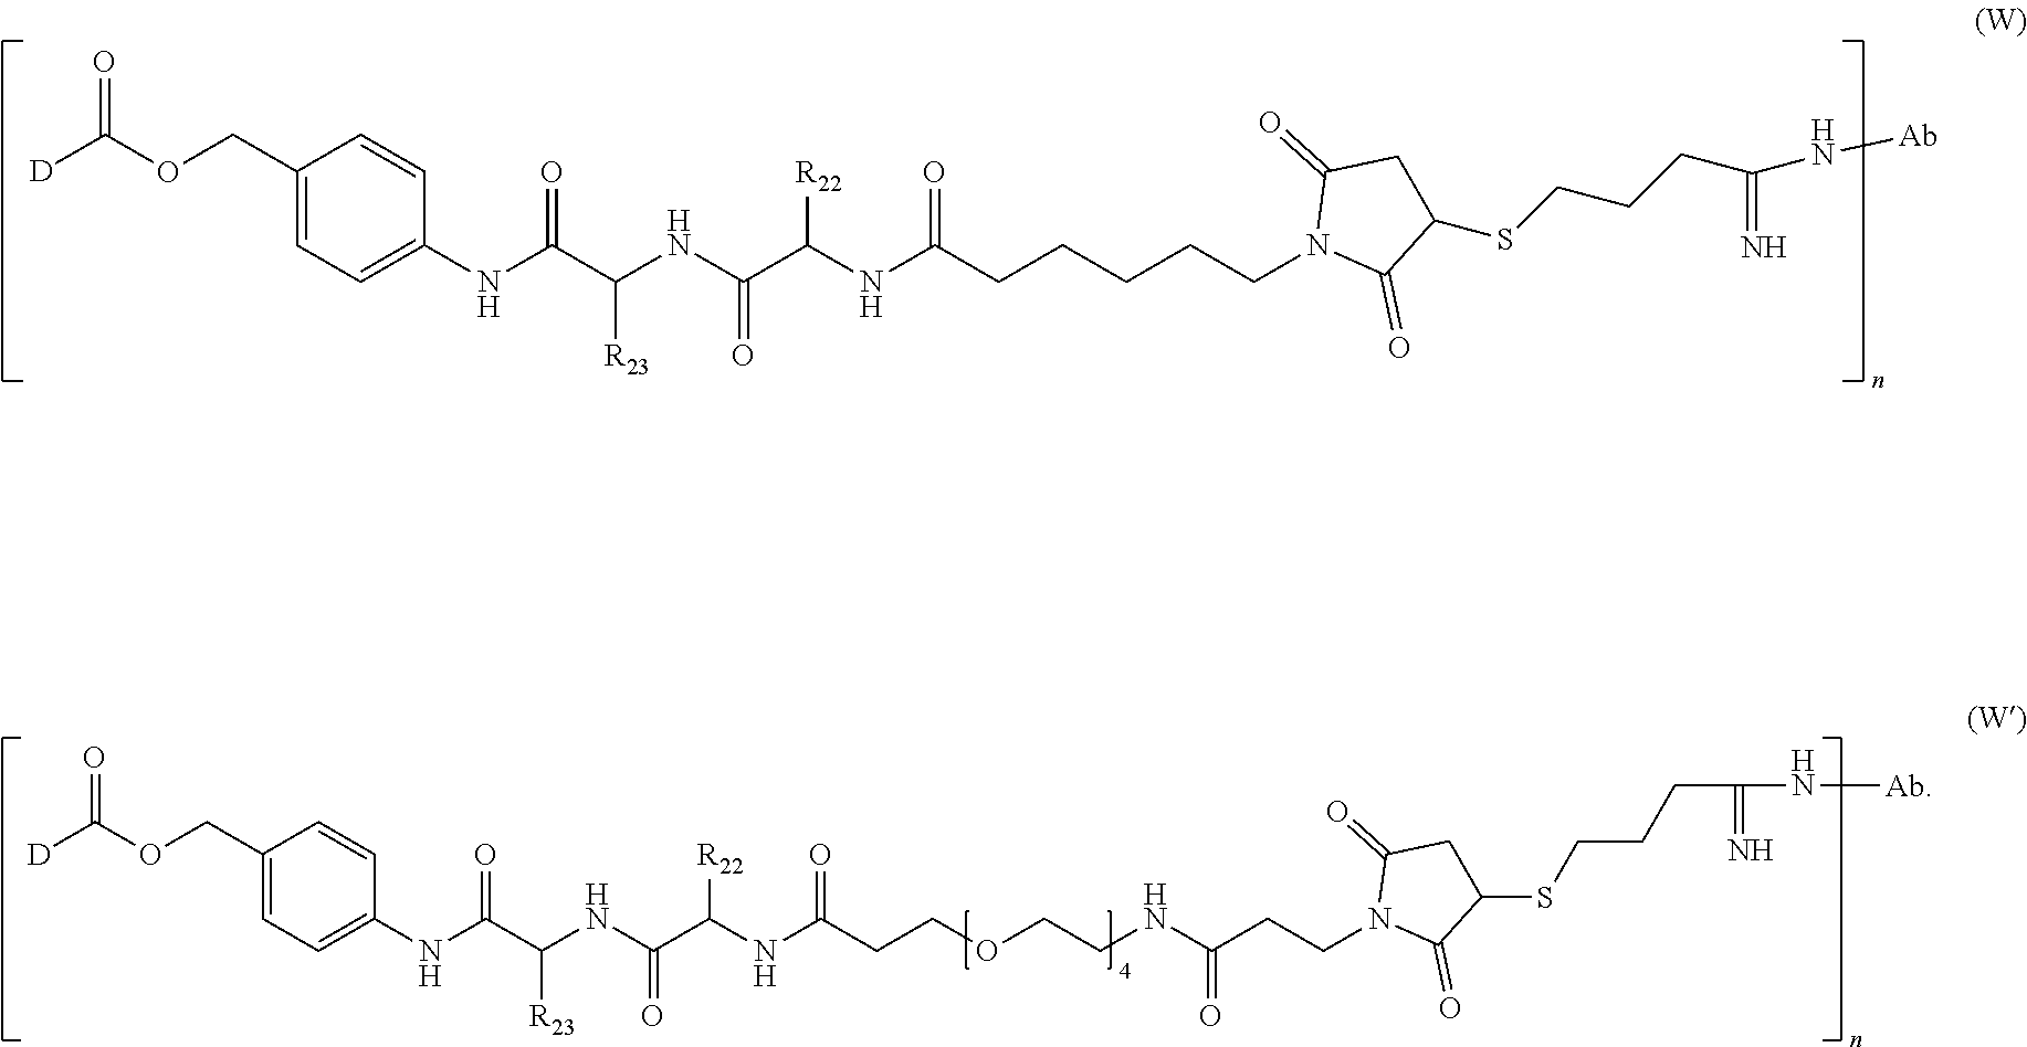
C1(COC([D])=O)=CC=C(NC(C(NC(=O)C(NC(CCCCCN2C(=O)C(SCCCC(=N)N[Ab])CC2=O)=O)[R22])[R23])=O)C=C1.C1(COC([D])=O)=CC=C(NC(C(NC(=O)C(NC(CCOCCNC(=O)CCN2C(=O)C(SCCCC(=N)N[Ab])CC2=O)=O)[R22])[R23])=O)C=C1
